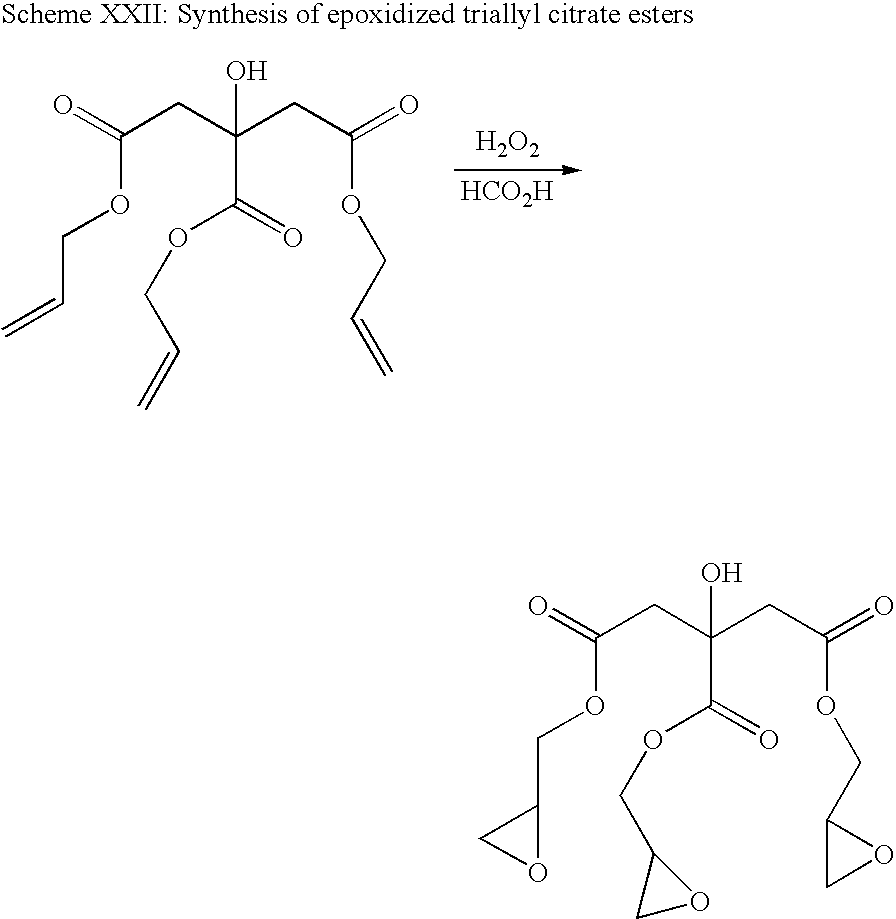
O(C(=O)CC(CC(=O)OCC=C)(O)C(OCC=C)=O)CC=C.[H2O2].[HCO2H].O(C(=O)CC(CC(=O)OCC1CO1)(O)C(OCC1CO1)=O)CC1CO1
